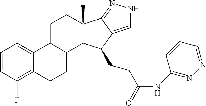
C1=CC(F)=C2C(=C1)C1C(CC2)C2C(C)(CC1)C1=NNC=C1C2CCC(NC1=NN=CC=C1)=O
